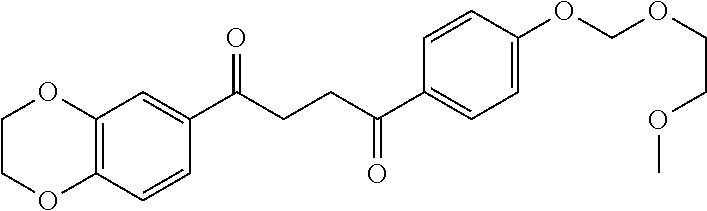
C1COC2=C(O1)C=C(C(CCC(C1=CC=C(OCOCCOC)C=C1)=O)=O)C=C2
